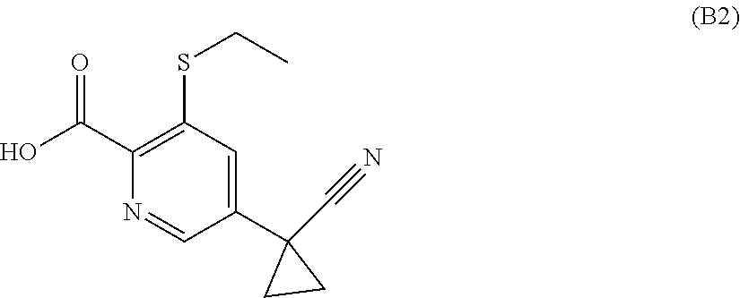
C1(C(O)=O)=C(SCC)C=C(C2(C#N)CC2)C=N1
